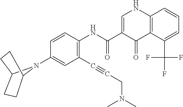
C12=C(C(C(F)(F)F)=CC=C1)C(=O)C(C(NC1=C(C#CCN(C)C)C=C(N3C4CCC3CC4)C=C1)=O)=CN2
